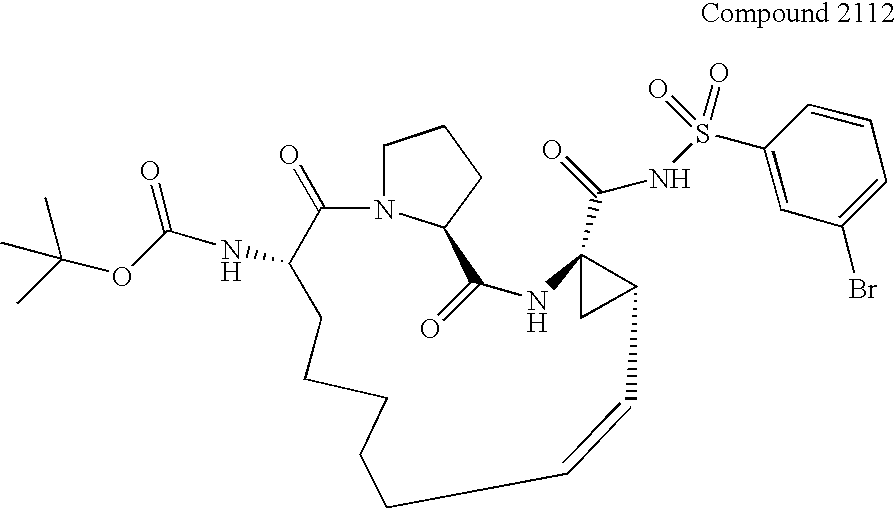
C1N2C(CC1)C(=O)NC1(C(NS(C3=CC(Br)=CC=C3)(=O)=O)=O)CC1C=CCCCCCC(NC(OC(C)(C)C)=O)C2=O
